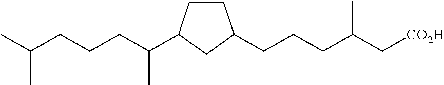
CC(CCCC(C)C1CCC(CCCC(C[CO2H])C)C1)C
